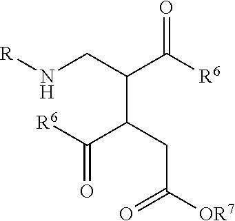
[R]NCC(C([R6])=O)C(C([R6])=O)CC([OR7])=O
